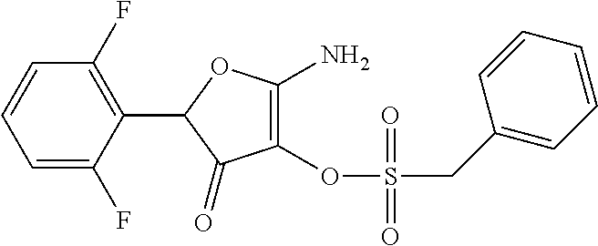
C1=C(F)C(C2C(=O)C(OS(CC3=CC=CC=C3)(=O)=O)=C(N)O2)=C(F)C=C1
